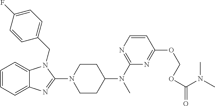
C1=CC=C2C(=C1)N(CC1=CC=C(F)C=C1)C(N1CCC(N(C)C3=NC=CC(OCOC(=O)N(C)C)=N3)CC1)=N2
